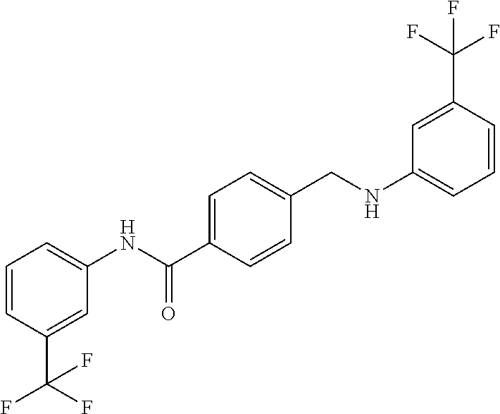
C1=CC(CNC2=CC=CC(C(F)(F)F)=C2)=CC=C1C(NC1=CC=CC(C(F)(F)F)=C1)=O
